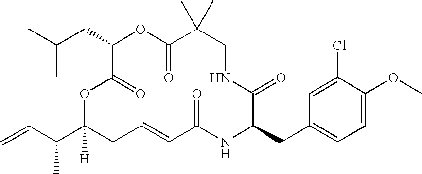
CC(CC1OC(=O)C(C)(C)CNC(=O)C(CC2=CC=C(OC)C(Cl)=C2)NC(=O)C=CCC(C(C=C)C)([H])OC1=O)C
